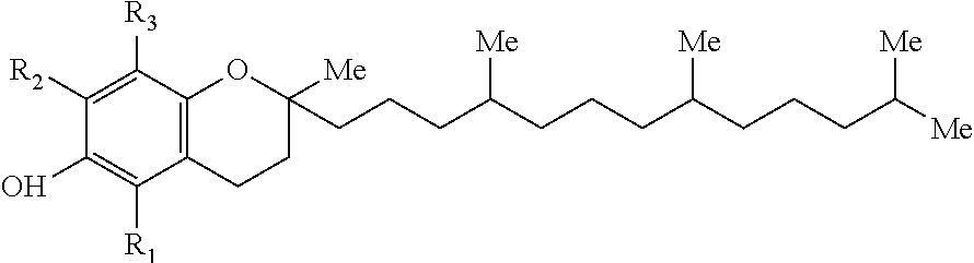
C12=C(C([R3])=C([R2])C(O)=C1[R1])OC(CCCC(CCCC(CCCC([Me])[Me])[Me])[Me])([Me])CC2
